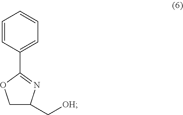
C1=CC(C2=NC(C[OH])CO2)=CC=C1
